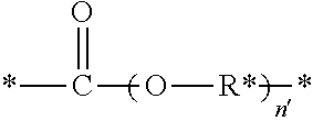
*C(O[R*]*)=O
